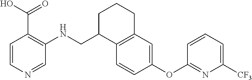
C1=CN=CC(NCC2C3=C(CCC2)C=C(OC2=NC([CF3])=CC=C2)C=C3)=C1C(O)=O
